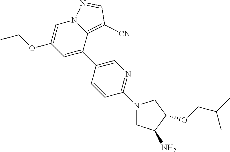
C1=C(C2=CN=C(N3CC(N)C(OCC(C)C)C3)C=C2)C2=C([CN])C=NN2C=C1OCC
